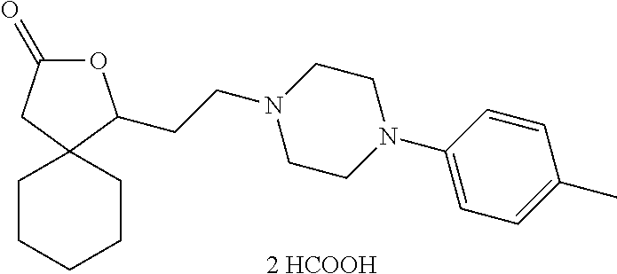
O1C(=O)CC2(C1CCN1CCN(C3=CC=C(C)C=C3)CC1)CCCCC2.[2 HCOOH]
